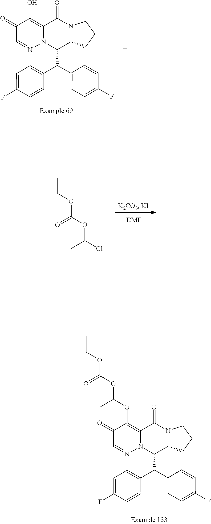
C1(=O)C=NN2C(=C1O)C(=O)N1C(C2C(C2=CC=C(F)C=C2)C2=CC=C(F)C=C2)CCC1.[DMF].CC(Cl)OC(OCC)=O.C1(=O)C=NN2C(=C1OC(C)OC(OCC)=O)C(=O)N1C(C2C(C2=CC=C(F)C=C2)C2=CC=C(F)C=C2)CCC1
